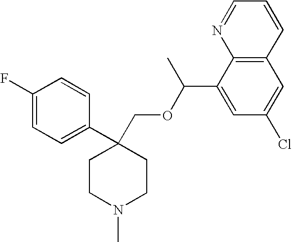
C1(F)=CC=C(C2(COC(C3=CC(Cl)=CC4=C3N=CC=C4)C)CCN(C)CC2)C=C1
